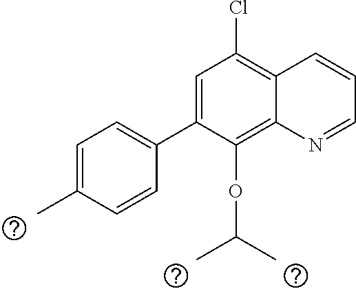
C1=C(C2=CC=C(C)C=C2)C(OC(C)C)=C2C(=C1Cl)C=CC=N2
